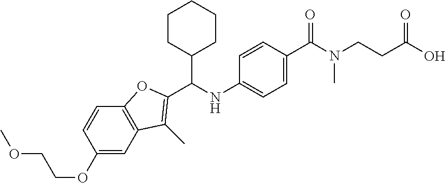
C1(OCCOC)=CC2=C(C=C1)OC(C(NC1=CC=C(C(N(CCC(O)=O)C)=O)C=C1)C1CCCCC1)=C2C
